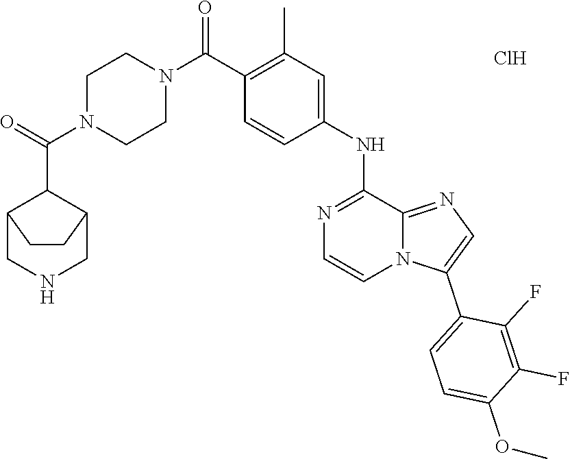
C1(C(N2CCN(C(=O)C3C4CNCC3CC4)CC2)=O)=C(C)C=C(NC2=NC=CN3C2=NC=C3C2=CC=C(OC)C(F)=C2F)C=C1.Cl
